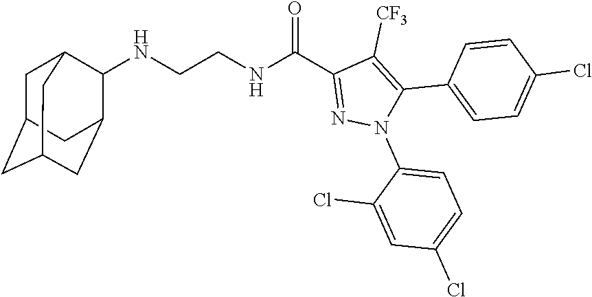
N(CCNC(C1=NN(C2=CC=C(Cl)C=C2Cl)C(C2=CC=C(Cl)C=C2)=C1[CF3])=O)C1C2CC3CC(CC1C3)C2
